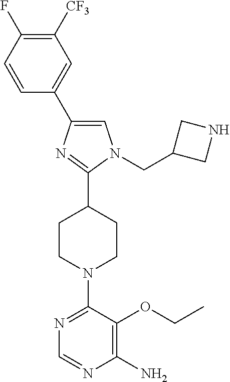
C1=C(C2=CC([CF3])=C(F)C=C2)N=C(C2CCN(C3=NC=NC(N)=C3OCC)CC2)N1CC1CNC1
